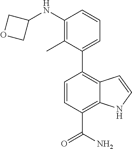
C1(C2=C3C(=C(C(=O)N)C=C2)NC=C3)=CC=CC(NC2COC2)=C1C
